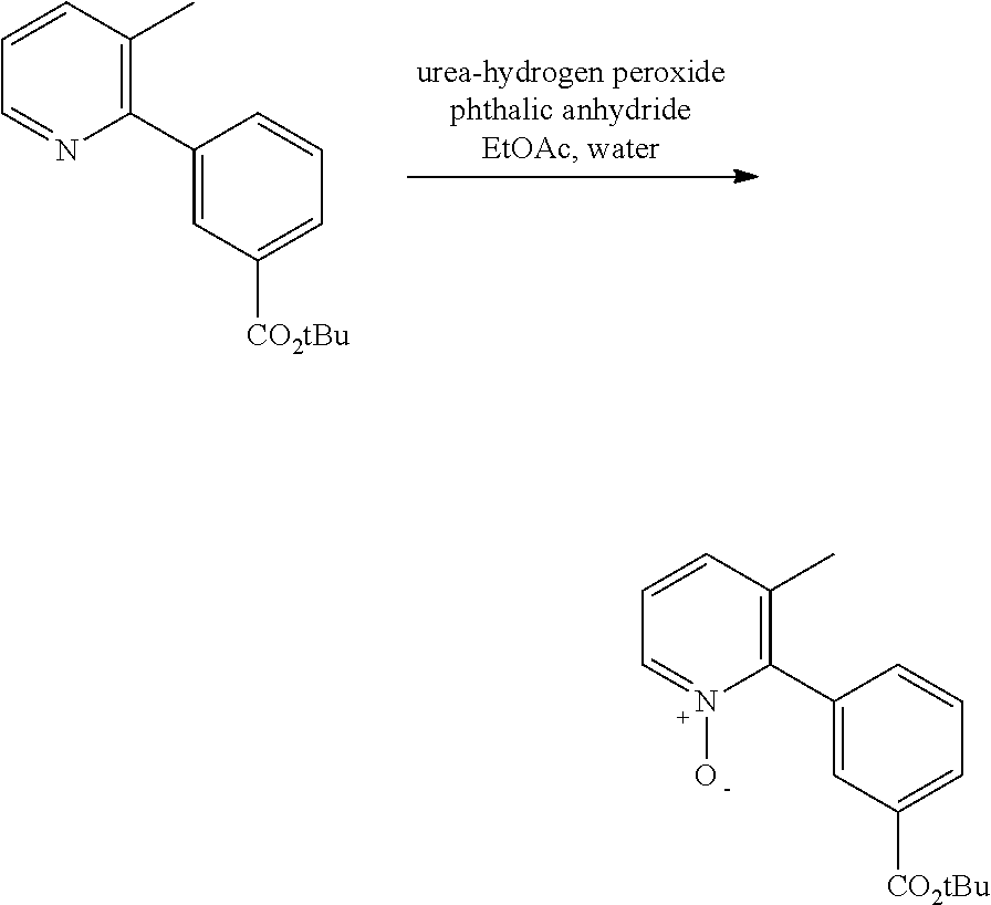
C1(C2=C(C)C=CC=N2)=CC([CO2tBu])=CC=C1.C1(C2=C(C)C=CC=N2O)=CC([CO2tBu])=CC=C1
